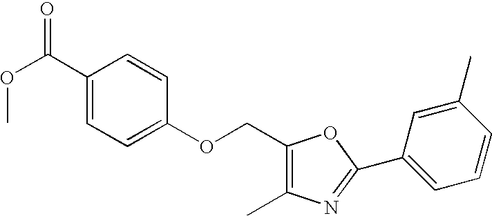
C1(C(OC)=O)=CC=C(OCC2=C(C)N=C(C3=CC=CC(C)=C3)O2)C=C1
